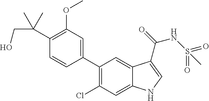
C1(C2=CC(OC)=C(C(CO)(C)C)C=C2)=C(Cl)C=C2C(=C1)C(C(=O)NS(C)(=O)=O)=CN2
